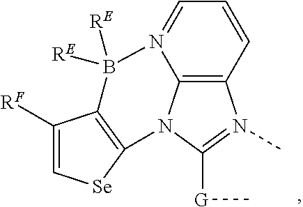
C12=C3C=CC=N1B([RE])([RE])C1=C(N2C([G]C)=N3C)[Se]C=C1[RF]
